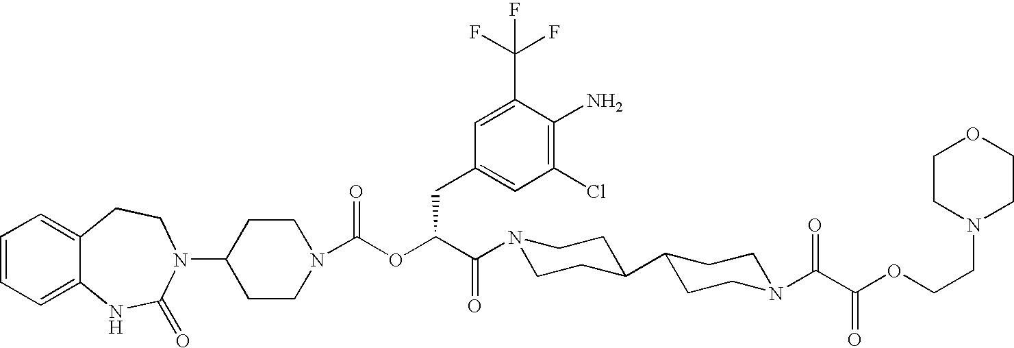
C1=CC=C2C(=C1)CCN(C1CCN(C(OC(C(N3CCC(C4CCN(C(C(OCCN5CCOCC5)=O)=O)CC4)CC3)=O)CC3=CC(Cl)=C(N)C(C(F)(F)F)=C3)=O)CC1)C(=O)N2
